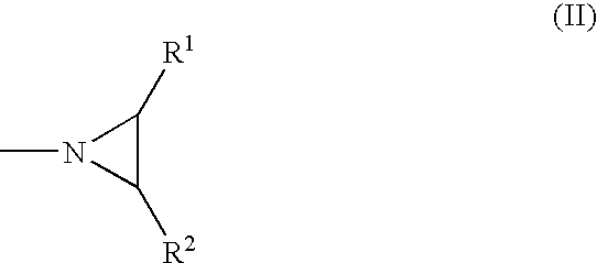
N1(C)C([R2])C1[R1]
